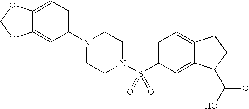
C1(N2CCN(S(C3=CC=C4C(=C3)C(C(O)=O)CC4)(=O)=O)CC2)=CC=C2C(=C1)OCO2
